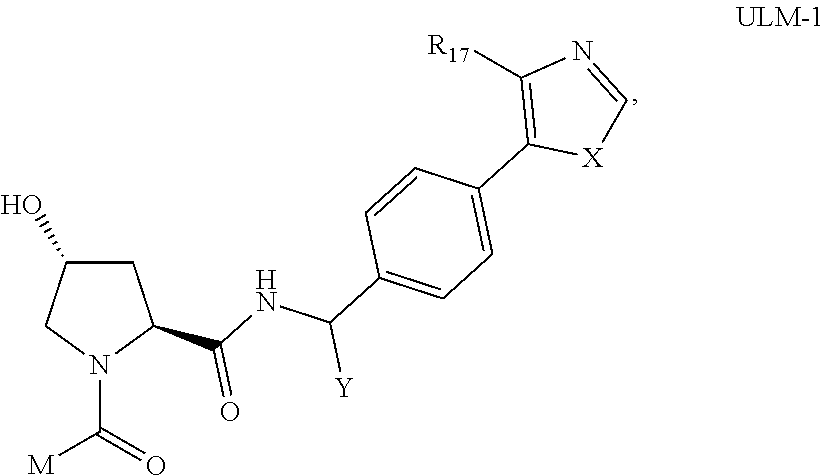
C1C(O)CN(C([M])=O)C1C(NC(C1=CC=C(C2=C([R17])N=C[X]2)C=C1)[Y])=O
